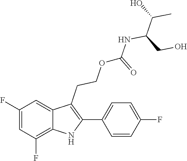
C1(C2=C(CCOC(NC(C(C)O)CO)=O)C3=CC(F)=CC(F)=C3N2)=CC=C(F)C=C1
